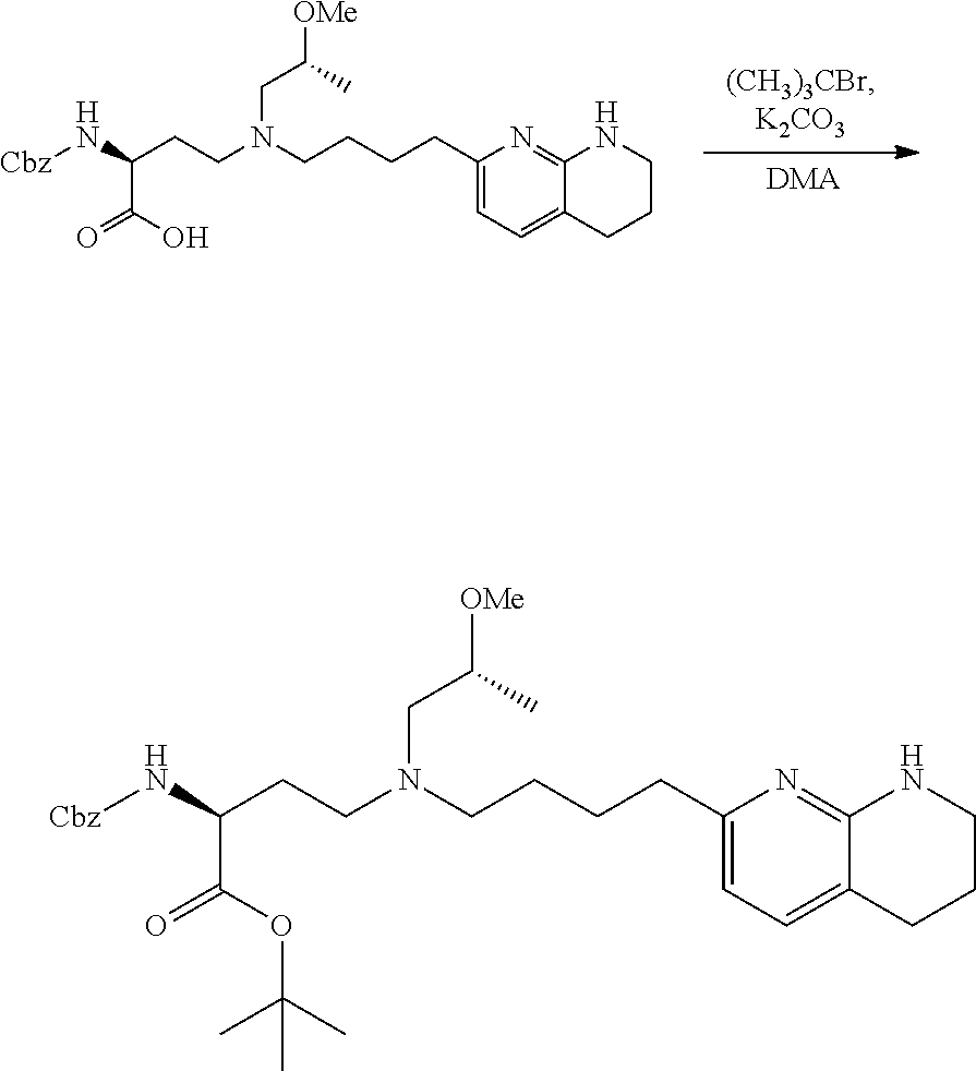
C(CN(CCCCC1=CC=C2C(=N1)NCCC2)CCC(N[Cbz])C(=O)O)(C)[OMe].[DMA].C(CN(CCCCC1=CC=C2C(=N1)NCCC2)CCC(N[Cbz])C(=O)OC(C)(C)C)(C)[OMe]
